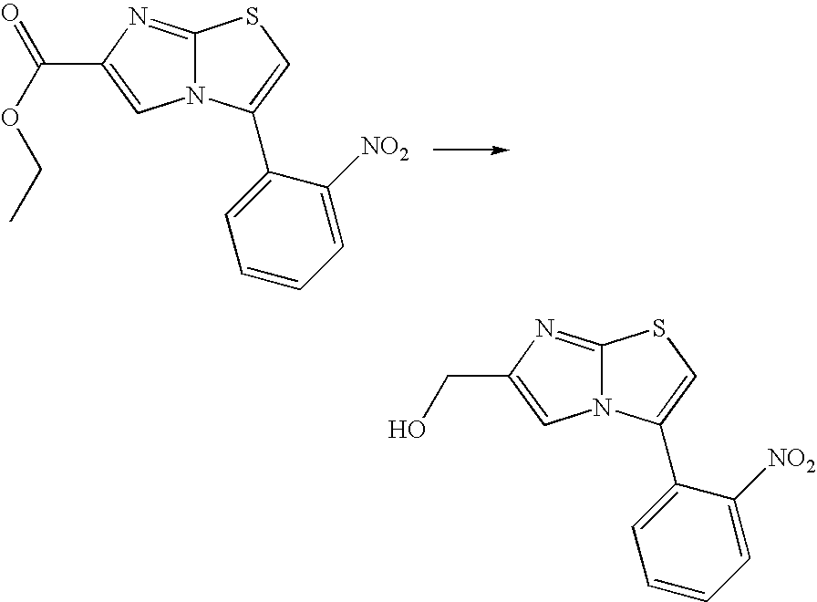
C1=C([NO2])C(C2=CSC3=NC(C(=O)OCC)=CN32)=CC=C1.C1=C([NO2])C(C2=CSC3=NC(CO)=CN32)=CC=C1
